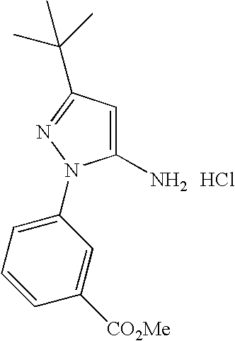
C1(N)=CC(C(C)(C)C)=NN1C1=CC=CC([CO2Me])=C1.Cl
